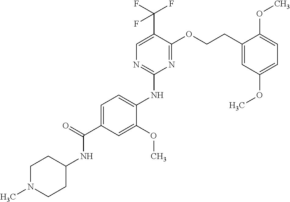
C1=C(C(=O)NC2CCN(C)CC2)C=C(OC)C(NC2=NC=C(C(F)(F)F)C(OCCC3=CC(OC)=CC=C3OC)=N2)=C1
